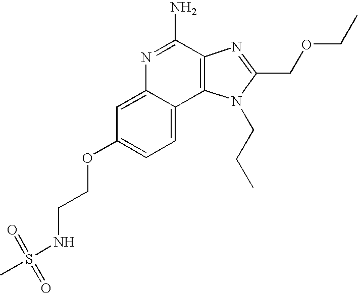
C1=C2C(=CC=C1OCCNS(C)(=O)=O)C1=C(C(N)=N2)N=C(COCC)N1CCC
